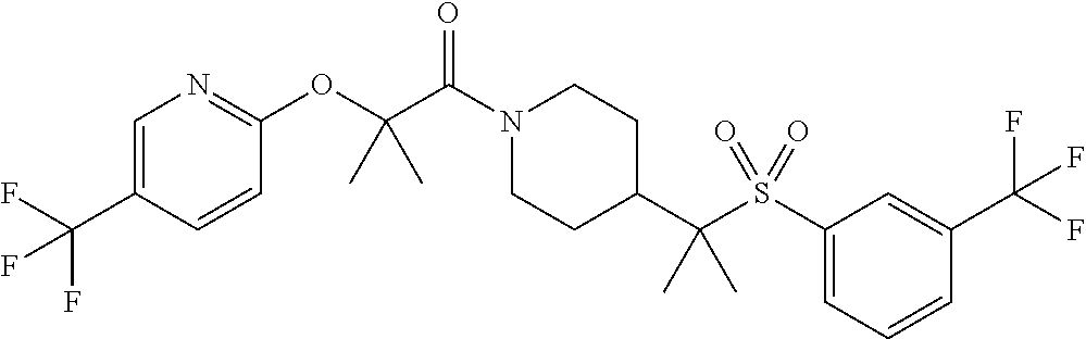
C(C(N1CCC(C(S(C2=CC=CC(C(F)(F)F)=C2)(=O)=O)(C)C)CC1)=O)(C)(OC1=NC=C(C(F)(F)F)C=C1)C
